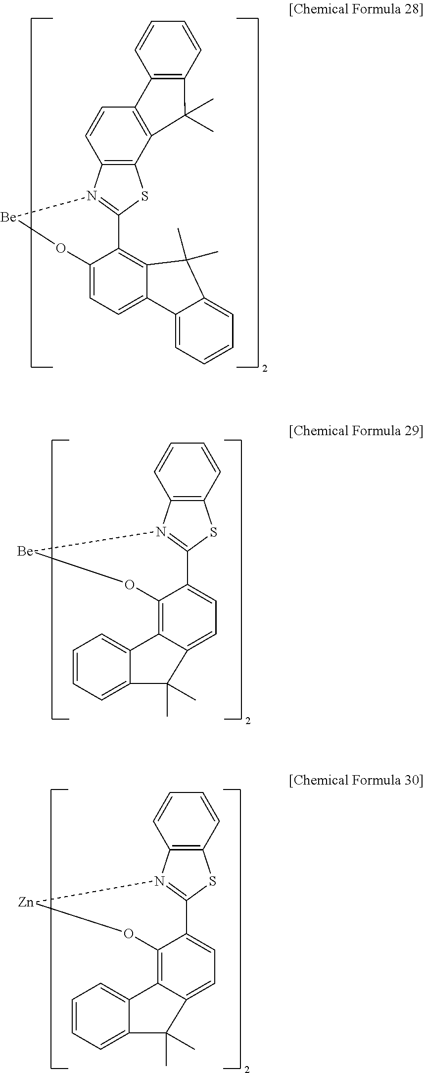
C12=C(C3=C(C=C1)C1=C(C=CC=C1)C3(C)C)SC1=N2[Be]OC2=CC=C3C(=C12)C(C)(C)C1=CC=CC=C31.C12=C(C=CC=C1)SC1=N2[Be]OC2=C3C(=CC=C12)C(C)(C)C1=CC=CC=C31.C12=C(C=CC=C1)SC1=N2[Zn]OC2=C3C(=CC=C12)C(C)(C)C1=CC=CC=C31
